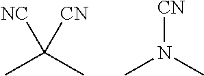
C(C)(C)([NC])[CN].N(C)(C)[CN]
